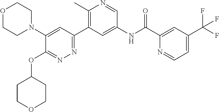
C1(N2CCOCC2)=CC(C2=C(C)N=CC(NC(C3=CC(C(F)(F)F)=CC=N3)=O)=C2)=NN=C1OC1CCOCC1
